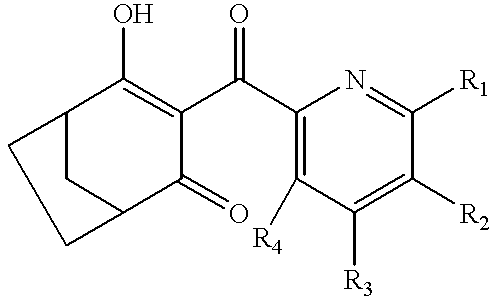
C12CC(C(=O)C(C(C3=C([R4])C([R3])=C([R2])C([R1])=N3)=O)=C1O)CC2
